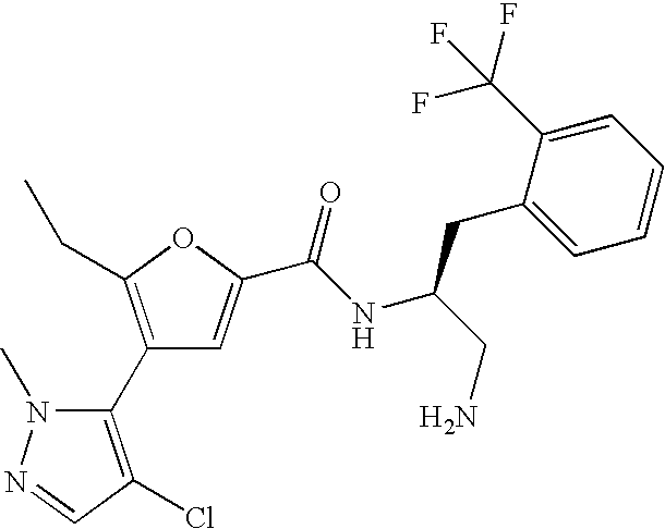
C1(C2=C(Cl)C=NN2C)=C(CC)OC(C(NC(CC2=CC=CC=C2C(F)(F)F)CN)=O)=C1
